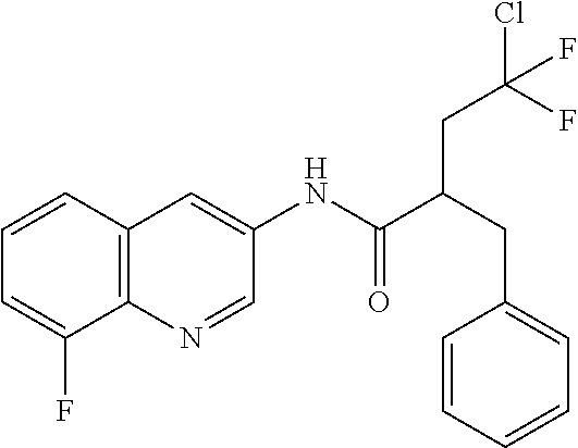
C12=C(C=CC=C1F)C=C(NC(C(CC1=CC=CC=C1)CC(Cl)(F)F)=O)C=N2
